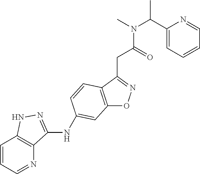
C12=C(C(CC(N(C)C(C3=CC=CC=N3)C)=O)=NO1)C=CC(NC1=NNC3=C1N=CC=C3)=C2
